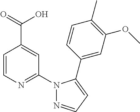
C1=CN=C(N2N=CC=C2C2=CC(OC)=C(C)C=C2)C=C1C(=O)O
